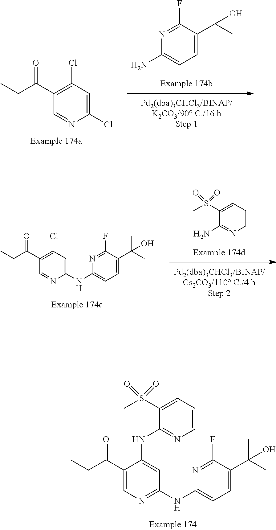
C1(N)=CC=C(C(C)(C)O)C(F)=N1.C1=NC(Cl)=CC(Cl)=C1C(CC)=O.C1(N)=NC=CC=C1S(C)(=O)=O.C1(NC2=CC(Cl)=C(C(CC)=O)C=N2)=CC=C(C(C)(C)O)C(F)=N1.C1(NC2=NC=C(C(CC)=O)C(NC3=NC=CC=C3S(C)(=O)=O)=C2)=CC=C(C(C)(C)O)C(F)=N1
